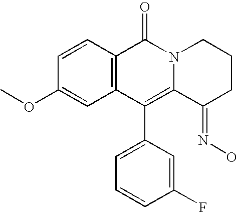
C1=CC2=C(C=C1OC)C(C1=CC=CC(F)=C1)=C1N(C2=O)CCCC1=NO
